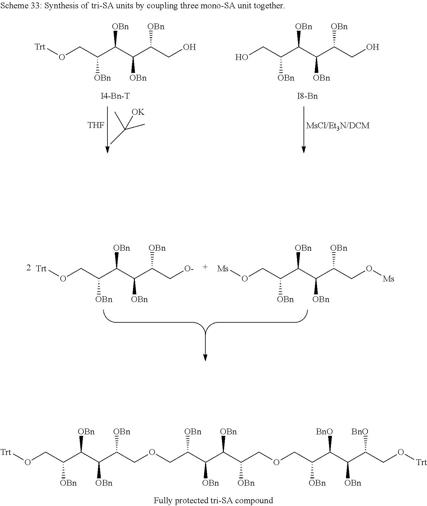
[Trt]OCC(C(C(C(COCC(C(C(C(COCC(C(C(C(CO[Trt])[BnO])[OBn])[BnO])[OBn])[OBn])[OBn])[OBn])[OBn])[OBn])[OBn])[OBn])[OBn].OCC(C(C(C(CO)[OBn])[OBn])[OBn])[OBn].[Trt]OCC(C(C(C(CO)[OBn])[OBn])[OBn])[OBn].[I4-Bn-T].CC(C)(C)[OK].[THF].[MsCl/Et3N/DCM].[Trt]OCC(C(C(C(C[O-])[OBn])[OBn])[OBn])[OBn].[Ms]OCC(C(C(C(CO[Ms])[OBn])[OBn])[OBn])[OBn]
